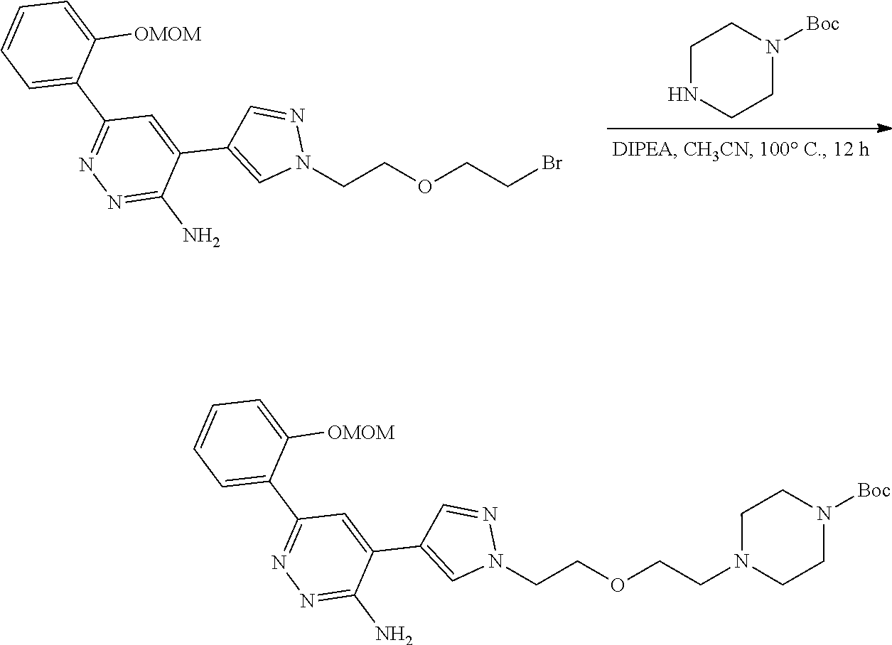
C1NCCN([Boc])C1.C1=C(C2=NN=C(N)C(C3=CN(CCOCCBr)N=C3)=C2)C([OMOM])=CC=C1.C1=C(C2=NN=C(N)C(C3=CN(CCOCCN4CCN([Boc])CC4)N=C3)=C2)C([OMOM])=CC=C1
